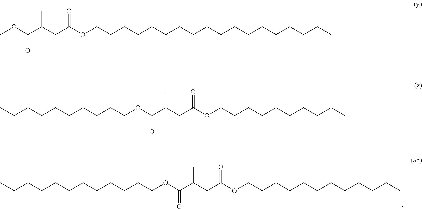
C(CCCCCCCCOC(C(CC(OCCCCCCCCCCCC)=O)C)=O)CCC.COC(C(CC(OCCCCCCCCCCCCCCCCCC)=O)C)=O.C(CCCCCCCCOC(C(CC(OCCCCCCCCCC)=O)C)=O)C
